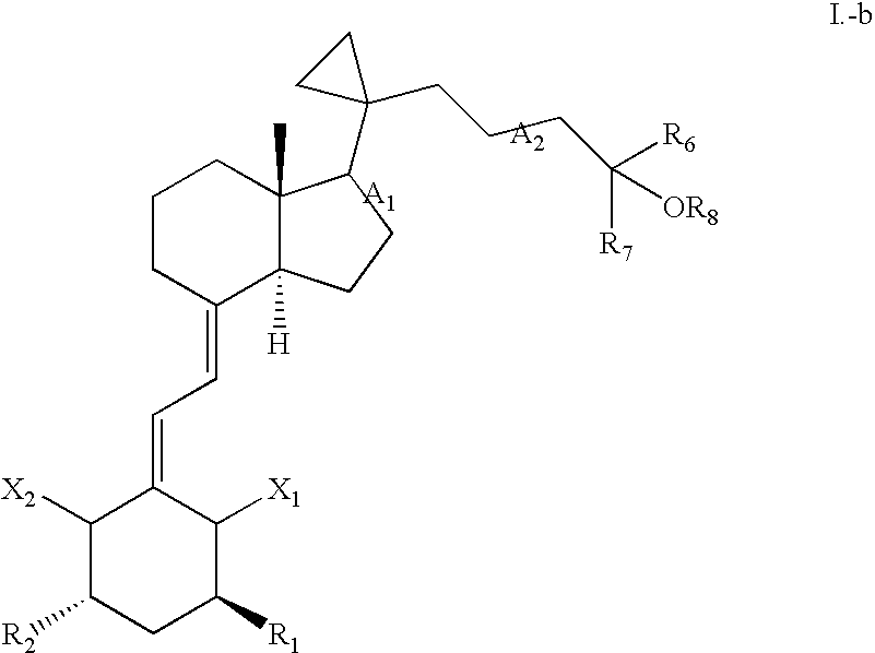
C1CC(=CC=C2C([X2])C([R2])CC([R1])C2[X1])C2([H])C(C)(C1)C(C1(CCCC([R6])([R7])[OR8])CC1)CC2
